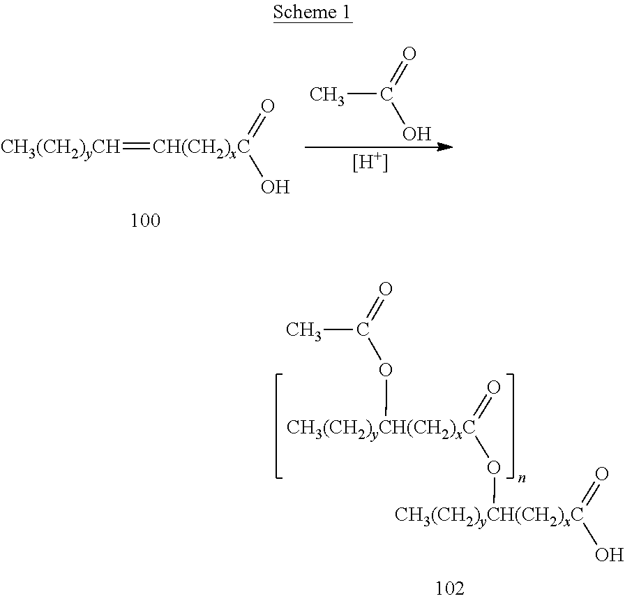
[CH3(CH2)yCH]=[CH(CH2)xC](=O)O.CC(=O)O.[H].CC(=O)O[CH3(CH2)yCH(CH2)xC](=O)O[CH3(CH2)yCH(CH2)xC](=O)O
